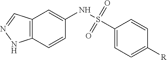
C12=C(C=NN1)C=C(NS(=O)(=O)C1=CC=C([R])C=C1)C=C2
